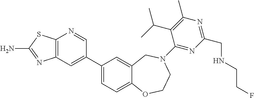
C12=C(C=C(C3=CC=C4C(=C3)CN(C3=NC(CNCCF)=NC(C)=C3C(C)C)CCO4)C=N1)N=C(N)S2
